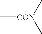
C[CON](C)C
